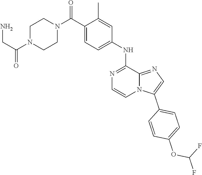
C1(C2=CC=C(OC(F)F)C=C2)=CN=C2N1C=CN=C2NC1=CC=C(C(N2CCN(C(CN)=O)CC2)=O)C(C)=C1
